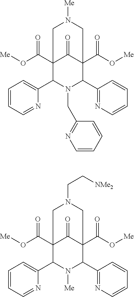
C1=CC=NC(C2N(CC3=NC=CC=C3)C(C3=NC=CC=C3)C3(C(O[Me])=O)C(=O)C2(C(O[Me])=O)CCN([Me])CC3)=C1.C1=CC=NC(C2N([Me])C(C3=NC=CC=C3)C3(C(O[Me])=O)C(=O)C2(C(O[Me])=O)CCN(CC[NMe2])CC3)=C1
